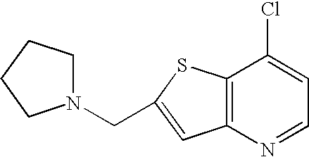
C12=C(N=CC=C1Cl)C=C(CN1CCCC1)S2
